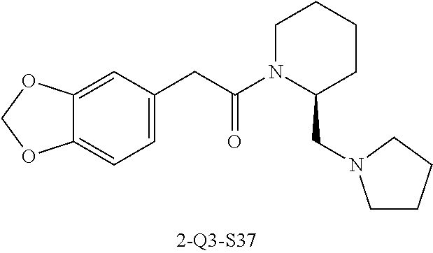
C1=C(CC(N2C(CN3CCCC3)CCCC2)=O)C=C2C(=C1)OCO2
